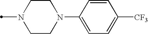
N1(C)CCN(C2=CC=C([CF3])C=C2)CC1
